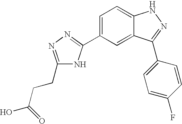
C1(C2=NN=C(CCC(=O)O)N2)=CC=C2C(=C1)C(C1=CC=C(F)C=C1)=NN2
